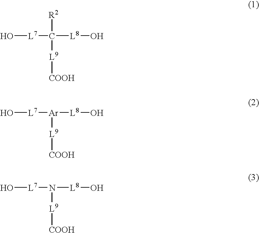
O[L7]C([L8]O)([R2])[L9][COOH].O[L7][Ar]([L8]O)[L9][COOH].O[L7]N([L8]O)[L9][COOH]
